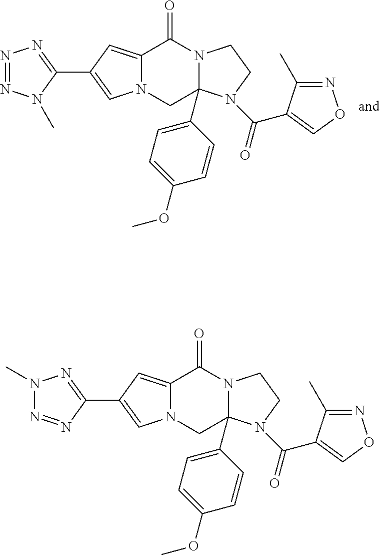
C12=CC(C3=NN(C)N=N3)=CN1CC1(C3=CC=C(OC)C=C3)N(C2=O)CCN1C(=O)C1=CON=C1C.C12=CC(C3=NN=NN3C)=CN1CC1(C3=CC=C(OC)C=C3)N(C2=O)CCN1C(=O)C1=CON=C1C
